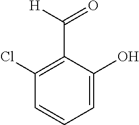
C1=C(O)C(C([H])=O)=C(Cl)C=C1
